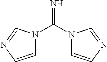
C1=CN=CN1C(N1C=CN=C1)=N
